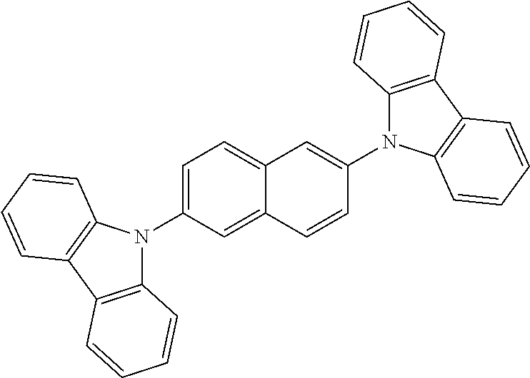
C12=C(C3=C(N1C1=CC=C4C(=C1)C=CC(N1C5=C(C6=C1C=CC=C6)C=CC=C5)=C4)C=CC=C3)C=CC=C2
